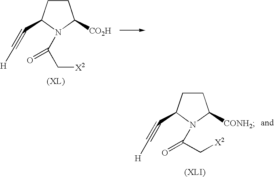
C1CC(C#C[H])N(C(=O)C[X2])C1[CONH2].C1CC(C#C[H])N(C(=O)C[X2])C1[CO2H]
